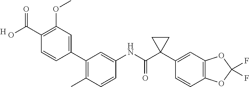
C1(C(O)=O)=C(OC)C=C(C2=C(C)C=CC(NC(C3(C4=CC5=C(C=C4)OC(F)(F)O5)CC3)=O)=C2)C=C1.[H]
